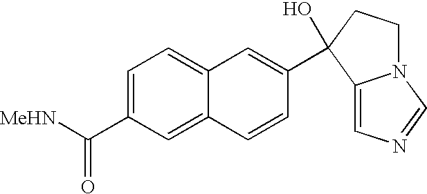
C1=C(C([MeHN])=O)C=C2C(=C1)C=C(C1(O)C3=CN=CN3CC1)C=C2
